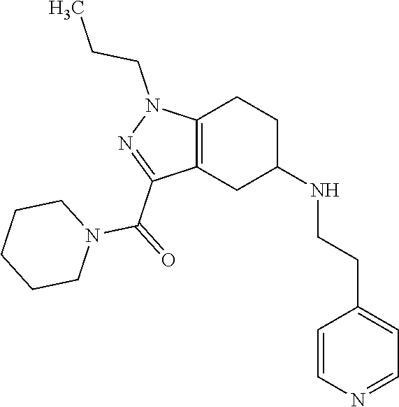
C1C(NCCC2=CC=NC=C2)CC2=C(C1)N(CCC)N=C2C(=O)N1CCCCC1
